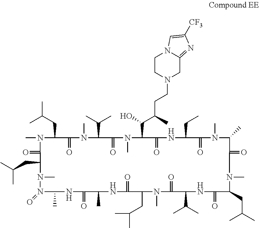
N1(C)C(CC(C)C)C(=O)N(C)C(C(C)C)C(=O)N(C)C(C(C(C)CCN2CC3=NC([CF3])=CN3CC2)O)C(=O)NC(CC)C(=O)N(C)C(C)C(=O)N(C)C(CC(C)C)C(=O)NC(C(C)C)C(=O)N(C)C(CC(C)C)C(=O)NC(C)C(=O)NC(C)N(=O)N(C)C(CC(C)C)C1=O
